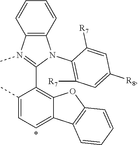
C12=C(N(C)=C(C3=C4C(=CC=C3C)C3=C(O4)C=CC=C3)N1C1=C([R7])C=C([R8])C=C1[R7])C=CC=C2
